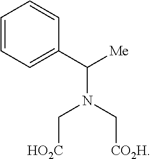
C1=CC=C(C([Me])N(C[CO2H])C[HO2C])C=C1
